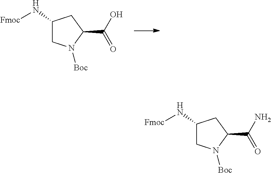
C1(N[Fmoc])CN([Boc])C(C(O)=O)C1.C1(N[Fmoc])CN([Boc])C(C(N)=O)C1
